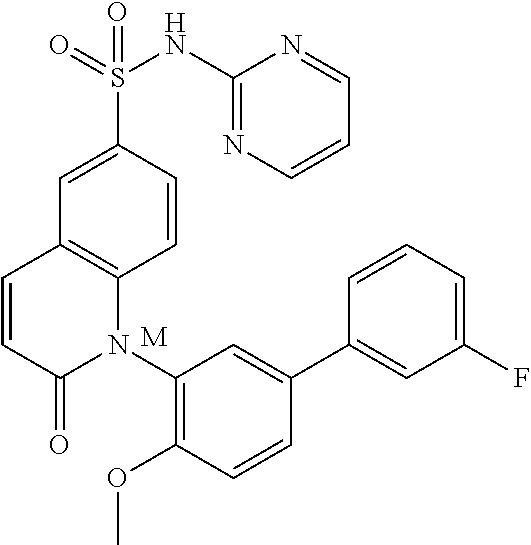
C12=C(C=CC(S(=O)(NC3=NC=CC=N3)=O)=C1)N(C1=C(OC)C=CC(C3=CC(F)=CC=C3)=C1)C(=O)C=C2.[M]
